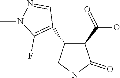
C1(C2=C(F)N(C)N=C2)C(C(O)=O)C(=O)NC1
